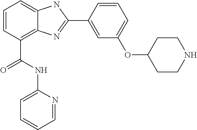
C1=CC(C(NC2=CC=CC=N2)=O)=C2C(=C1)NC(C1=CC(OC3CCNCC3)=CC=C1)=N2
